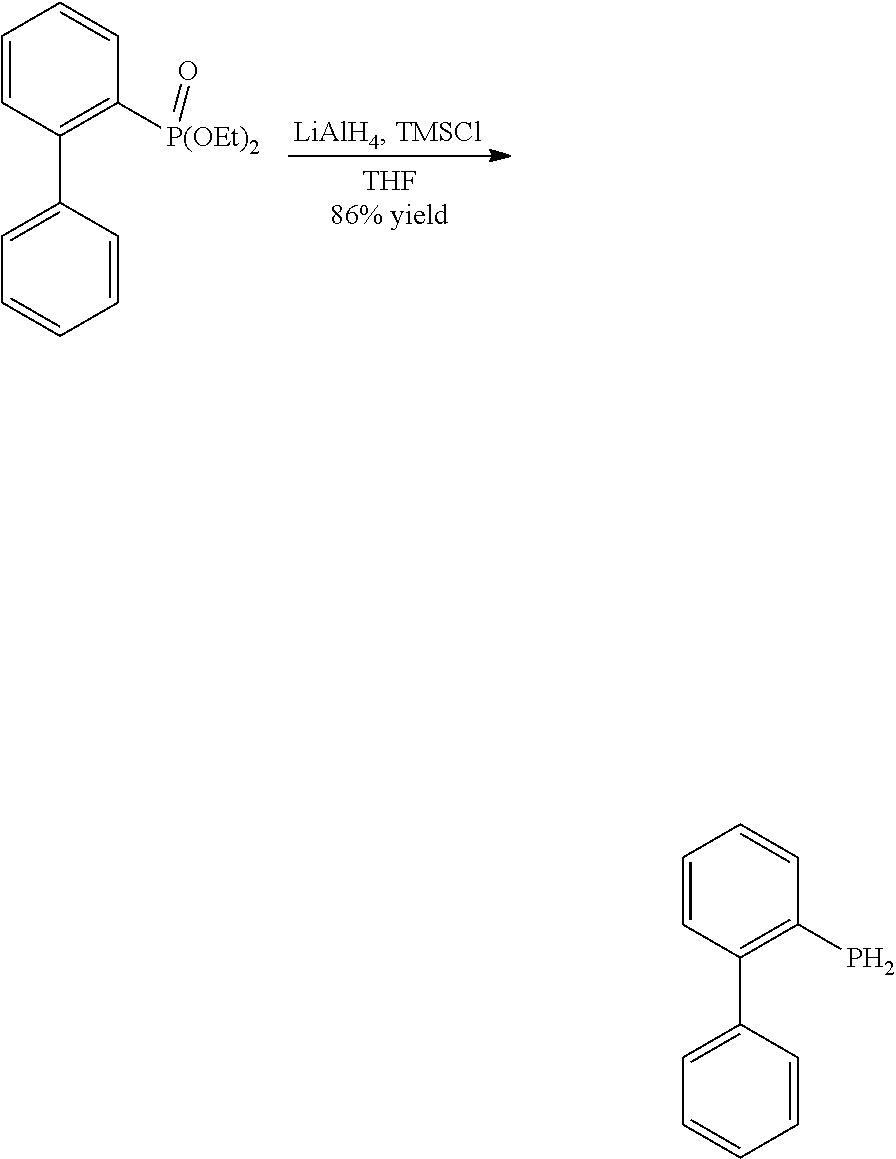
C1=CC(C2=CC=CC=C2)=C([P(OEt)2]=O)C=C1.C1=CC(C2=CC=CC=C2)=C(P)C=C1
